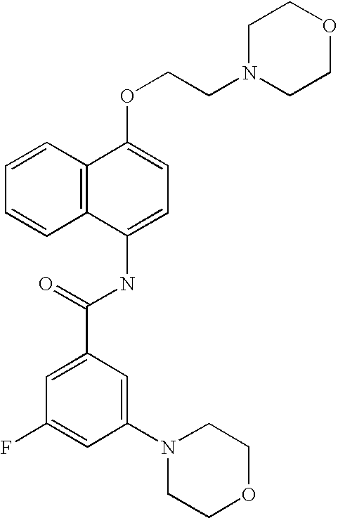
C1=CC2=C(C=C1)C(NC(C1=CC(F)=CC(N3CCOCC3)=C1)=O)=CC=C2OCCN1CCOCC1
